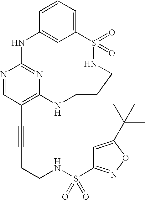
C1=CC=C2C=C1NC1=NC(=C(C#CCCNS(C3=NOC(C(C)(C)C)=C3)(=O)=O)C=N1)NCCCNS2(=O)=O
